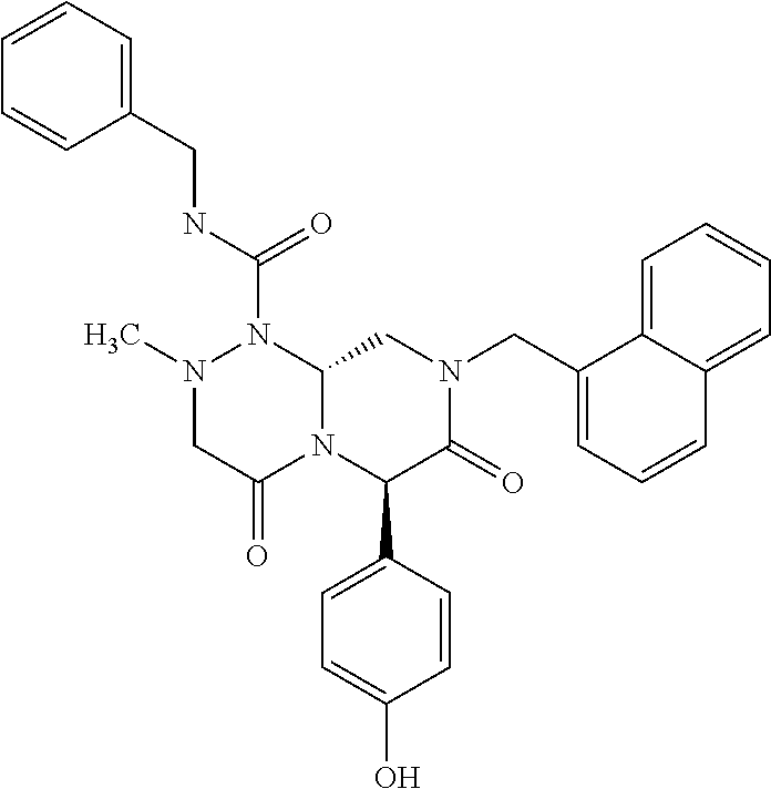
N1(C)CC(=O)N2C(N1C(NCC1=CC=CC=C1)=O)CN(CC1=CC=CC3=CC=CC=C13)C(=O)C2C1=CC=C(O)C=C1
